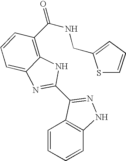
C1=CC=CC2=C1C(C1=NC3=CC=CC(C(=O)NCC4=CC=CS4)=C3N1)=NN2
